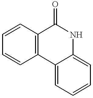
C1=CC=CC2=C1C(=O)NC1=CC=CC=C21
